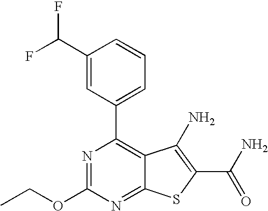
C1(C(F)F)=CC(C2=C3C(=NC(OCC)=N2)SC(C(=O)N)=C3N)=CC=C1
